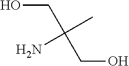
C(CO)(CO)(N)C
